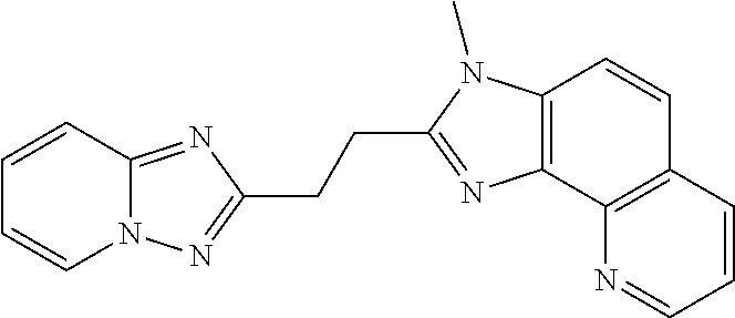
C1=CC2=NC(CCC3=NC4=C(N3C)C=CC3=C4N=CC=C3)=NN2C=C1
